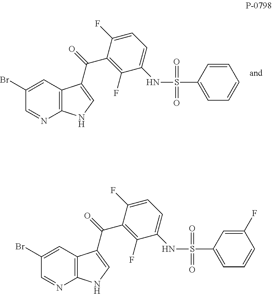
C1=NC2=C(C=C1Br)C(C(=O)C1=C(F)C(NS(=O)(=O)C3=CC=CC=C3)=CC=C1F)=CN2.C1=NC2=C(C=C1Br)C(C(=O)C1=C(F)C(NS(=O)(=O)C3=CC=CC(F)=C3)=CC=C1F)=CN2
